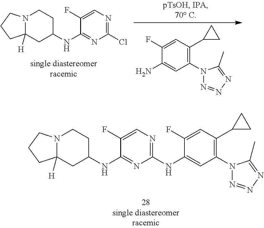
N12C([H])(CC(NC3=NC(Cl)=NC=C3F)CC1)CCC2.C1(N2N=NN=C2C)=C(C2CC2)C=C(F)C(N)=C1.C1(F)=CN=C(NC2=CC(N3N=NN=C3C)=C(C3CC3)C=C2F)N=C1NC1CCN2C([H])(C1)CCC2
